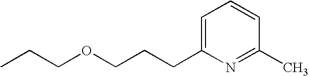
CCCOCCCC1=CC=CC(C)=N1
